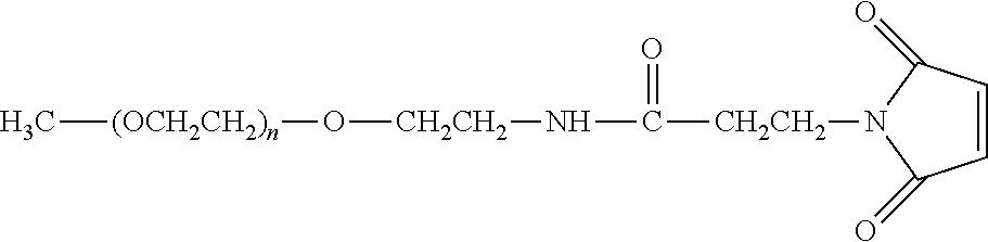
[(OCH2CH2)n](C)O[CH2CH2]NC(=O)[CH2CH2]N1C(=O)C=CC1=O
